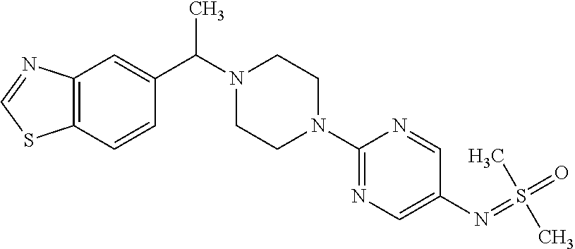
C12=C(C=C(C(C)N3CCN(C4=NC=C(N=S(=O)(C)C)C=N4)CC3)C=C1)N=CS2
